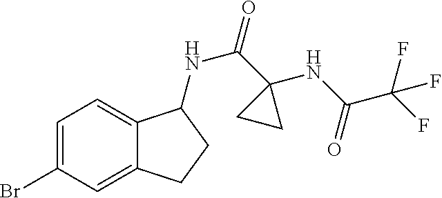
C1=C(Br)C=C2C(=C1)C(NC(=O)C1(NC(C(F)(F)F)=O)CC1)CC2
